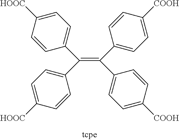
C(=C(C1=CC=C([COOH])C=C1)C1=CC=C([COOH])C=C1)(C1=CC=C([HOOC])C=C1)C1=CC=C([HOOC])C=C1
